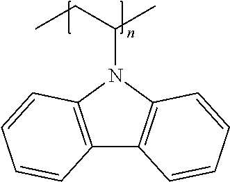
C12=C(N(C(CC)C)C3=C1C=CC=C3)C=CC=C2
